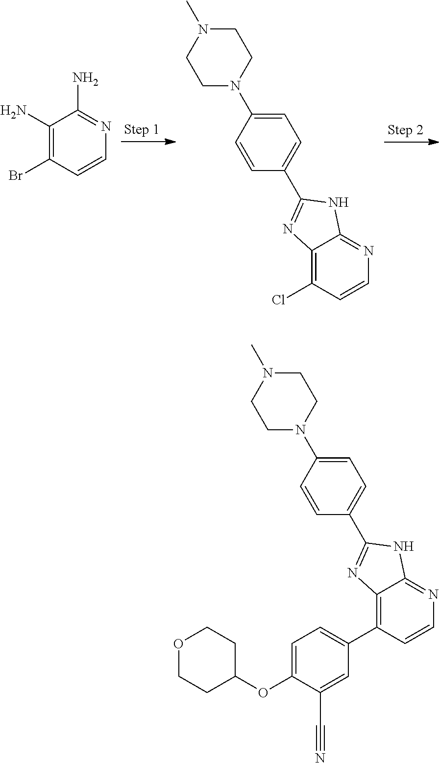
C12=C(Cl)C=CN=C1NC(C1=CC=C(N3CCN(C)CC3)C=C1)=N2.C1(N)=C(Br)C=CN=C1N.C12=C(C3=CC=C(OC4CCOCC4)C(C#N)=C3)C=CN=C1NC(C1=CC=C(N3CCN(C)CC3)C=C1)=N2
